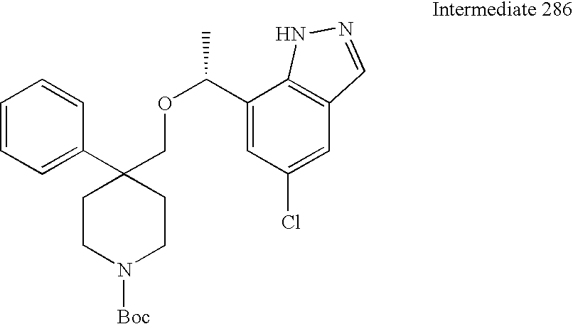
C1(C2(COC(C)C3=CC(Cl)=CC4=C3NN=C4)CCN([Boc])CC2)=CC=CC=C1
